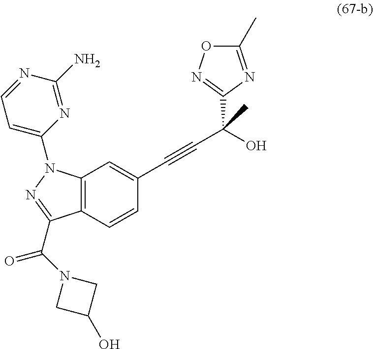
C12=C(C=CC(C#CC(C)(O)C3=NOC(C)=N3)=C1)C(C(N1CC(O)C1)=O)=NN2C1=CC=NC(N)=N1
